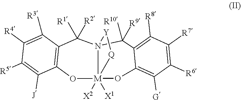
C1([R3])=C([R4])C([R5])=C([J])C2=C1C([R1])([R2])N13[Y][Q][M]1([X2])([X1])(O2)OC1=C([G])C([R6])=C([R7])C([R8])=C1C3([R10])[R9]
